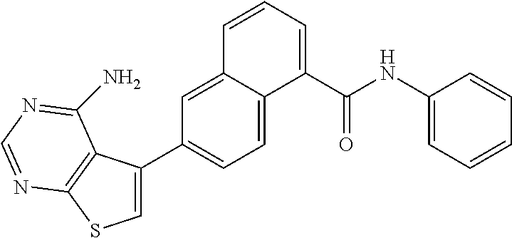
C1(C2=CSC3=C2C(N)=NC=N3)=CC=C2C(=C1)C=CC=C2C(NC1=CC=CC=C1)=O
